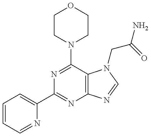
C1=CC=NC(C2=NC3=C(C(N4CCOCC4)=N2)N(CC(=O)N)C=N3)=C1
